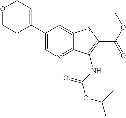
C12=CC(C3=CCOCC3)=CN=C1C(NC(=O)OC(C)(C)C)=C(C(OC)=O)S2
